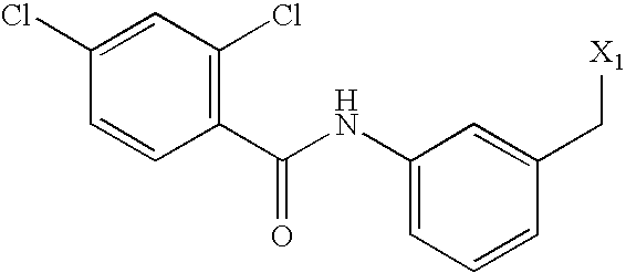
C1=C(Cl)C=CC(C(NC2=CC=CC(C[X1])=C2)=O)=C1Cl
